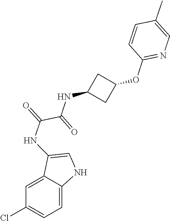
C1=CC(C)=CN=C1OC1CC(NC(C(=O)NC2=CNC3=CC=C(Cl)C=C23)=O)C1
